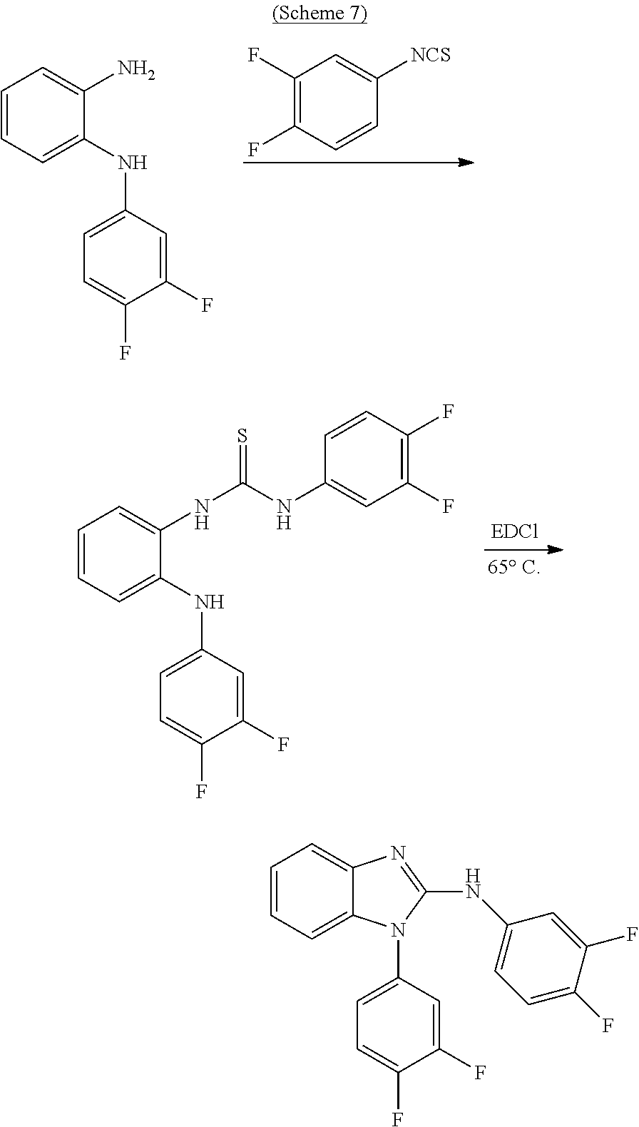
C1=CC=C(NC2=CC=C(F)C(F)=C2)C(N)=C1.C1(F)=C(F)C=CC([NCS])=C1.C1=CC=C(NC2=CC=C(F)C(F)=C2)C(NC(=S)NC2=CC(F)=C(F)C=C2)=C1.C1=CC=C2C(=C1)N=C(NC1=CC=C(F)C(F)=C1)N2C1=CC=C(F)C(F)=C1
